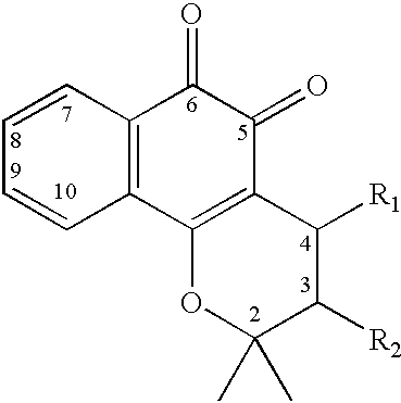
C1=CC2=C(C=C1)C1=C(C(=O)C2=O)C([R1])C([R2])C(C)(C)O1
